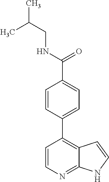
C1=CN=C2C(=C1C1=CC=C(C(NCC(C)C)=O)C=C1)C=CN2
